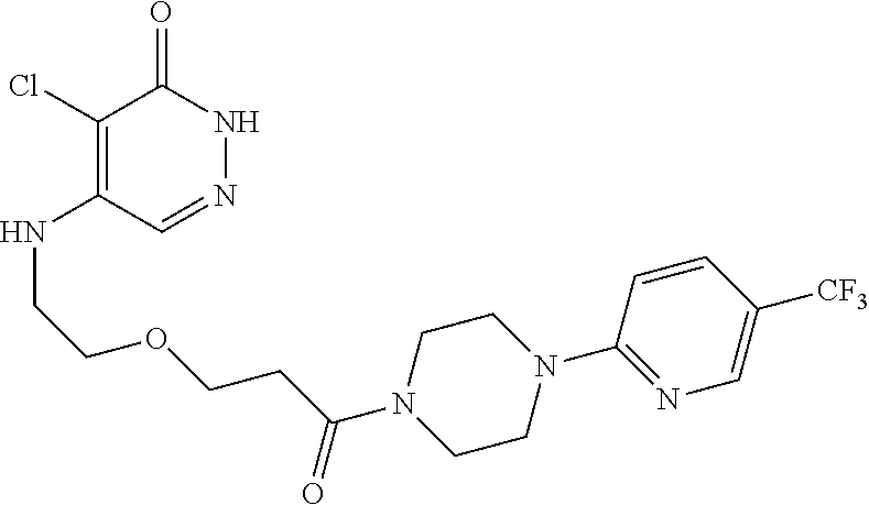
C1(Cl)=C(NCCOCCC(N2CCN(C3=NC=C([CF3])C=C3)CC2)=O)C=NNC1=O
